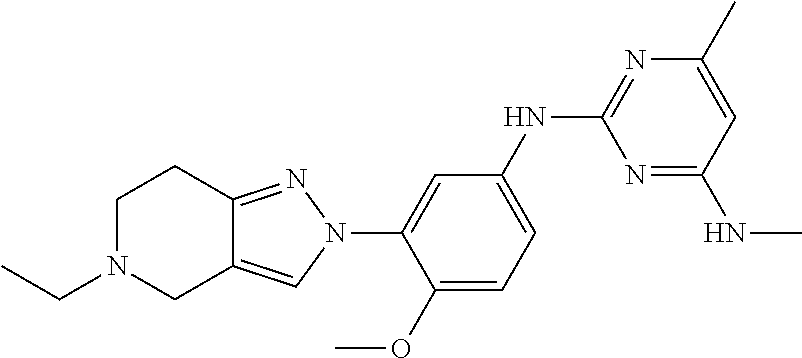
C1N(CC)CC2=CN(C3=CC(NC4=NC(C)=CC(NC)=N4)=CC=C3OC)N=C2C1
